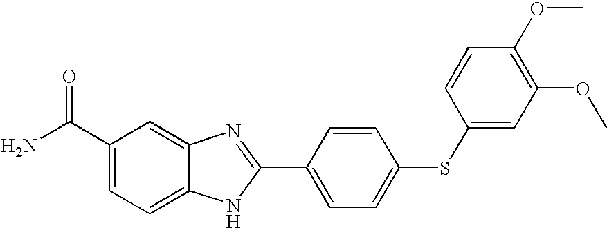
C1=CC(C2=NC3=CC(C(N)=O)=CC=C3N2)=CC=C1SC1=CC(OC)=C(OC)C=C1
